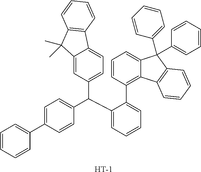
C12=CC(C(C3=CC=CC=C3C3=C4C(=CC=C3)C(C3=CC=CC=C3)(C3=CC=CC=C3)C3=C4C=CC=C3)C3=CC=C(C4=CC=CC=C4)C=C3)=CC=C1C1=C(C2(C)C)C=CC=C1.[H]
